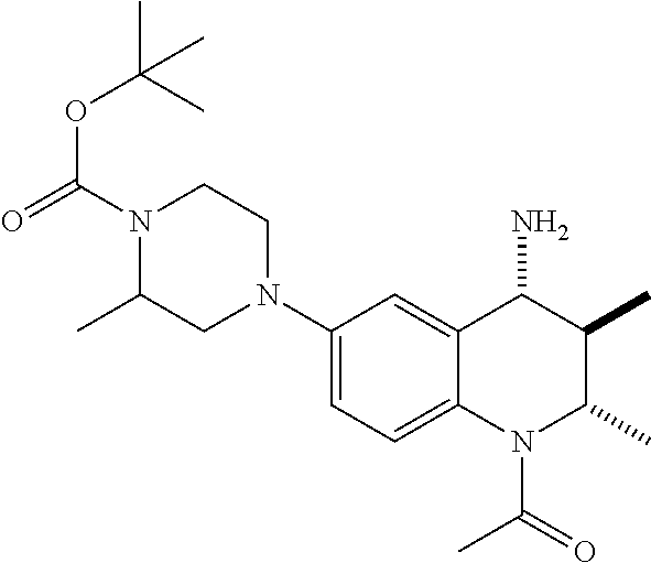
C1(N2CCN(C(OC(C)(C)C)=O)C(C)C2)=CC=C2C(=C1)C(N)C(C)C(C)N2C(=O)C
